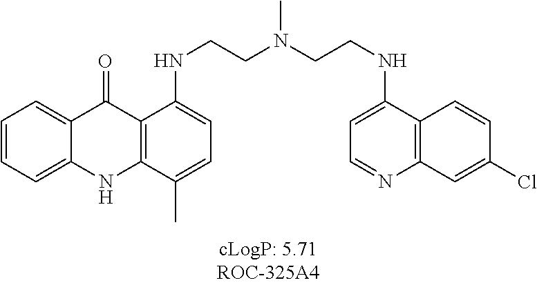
C1=CC=C2C(=C1)C(=O)C1=C(N2)C(C)=CC=C1NCCN(CCNC1=CC=NC2=C1C=CC(Cl)=C2)C
